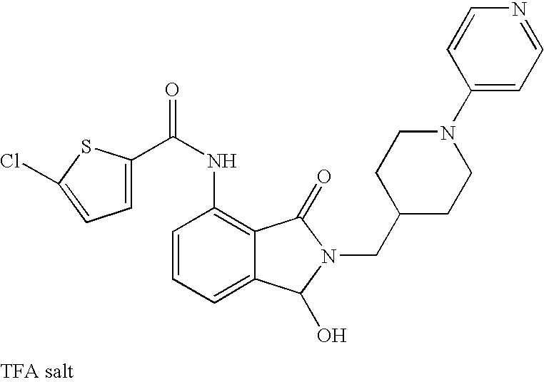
C1=C(C(NC2=C3C(=CC=C2)C(O)N(CC2CCN(C4=CC=NC=C4)CC2)C3=O)=O)SC(Cl)=C1
